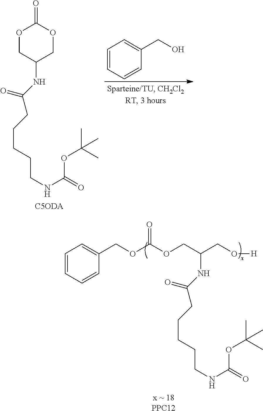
O1CC(NC(=O)CCCCCNC(OC(C)(C)C)=O)COC1=O.C1=CC=CC(CO)=C1.[C5ODA].C1=CC=CC(COC(=O)OCC(NC(=O)CCCCCNC(OC(C)(C)C)=O)CO[H])=C1.[x ~ 18PPC12]
